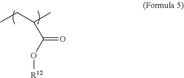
CCC(C)C(O[R12])=O
